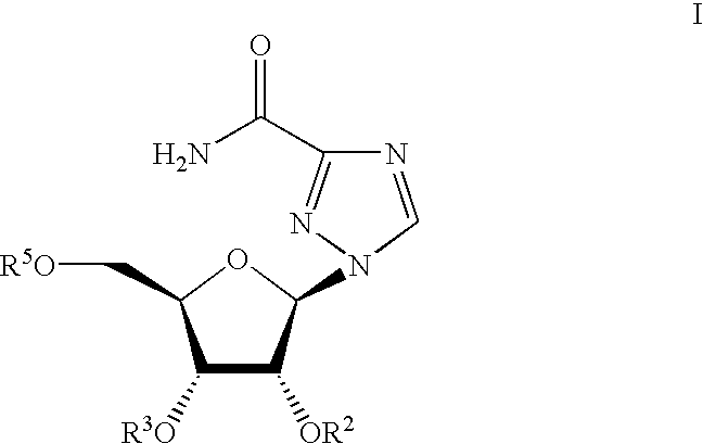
C1([R3O])C([OR2])C(N2N=C(C(=O)N)N=C2)OC1C[R5O]
